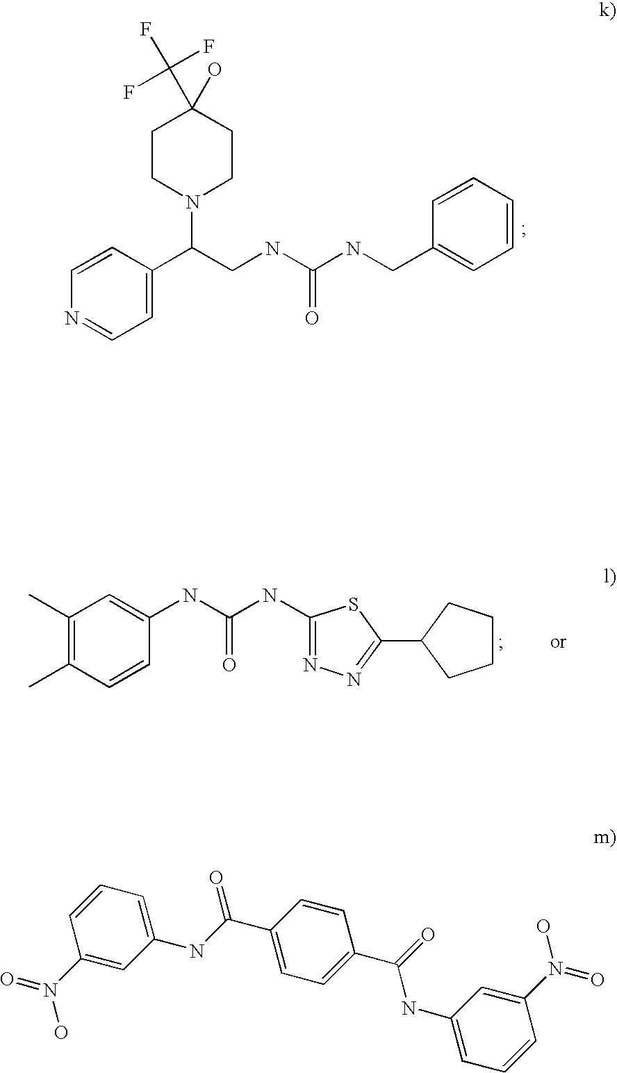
C1=CC=CC(CNC(NCC(C2=CC=NC=C2)N2CCC(O)(C(F)(F)F)CC2)=O)=C1.C1(C)=C(C)C=CC(NC(NC2=NN=C(C3CCCC3)S2)=O)=C1.C1(N(=O)O)=CC(NC(C2=CC=C(C(NC3=CC=CC(N(O)=O)=C3)=O)C=C2)=O)=CC=C1
